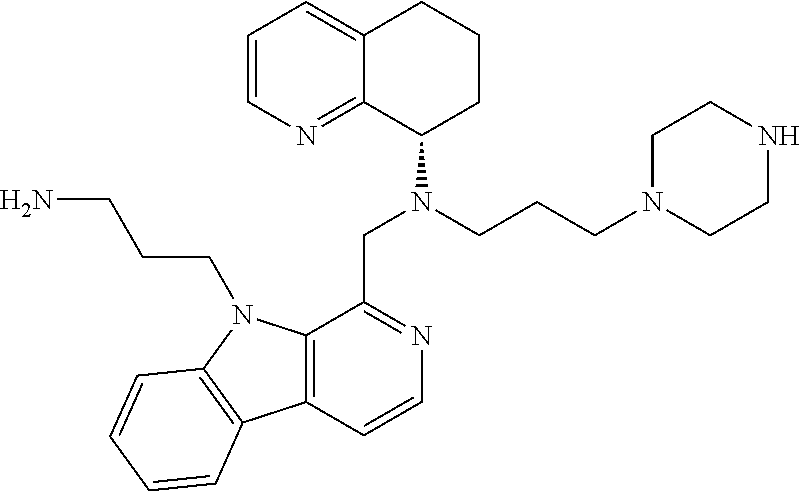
C1=CN=C2C(=C1)CCCC2N(CCCN1CCNCC1)CC1=NC=CC2=C1N(CCCN)C1=C2C=CC=C1
